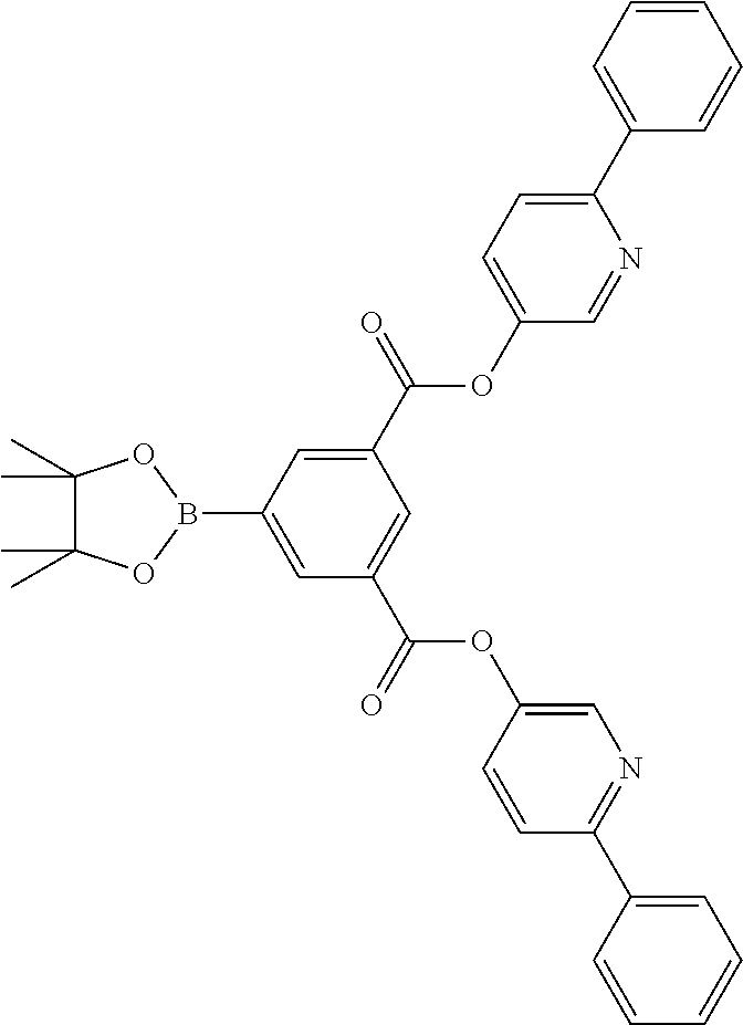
C1(C(=O)OC2=CC=C(C3=CC=CC=C3)N=C2)=CC(B2OC(C)(C)C(C)(C)O2)=CC(C(=O)OC2=CN=C(C3=CC=CC=C3)C=C2)=C1
